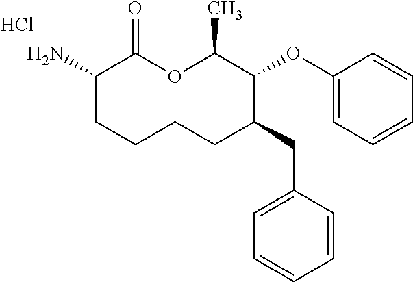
C1(N)CCCCC(CC2=CC=CC=C2)C(OC2=CC=CC=C2)C(C)OC1=O.Cl
